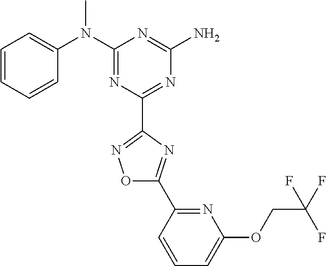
C1=CC=CC(N(C2=NC(C3=NOC(C4=NC(OCC(F)(F)F)=CC=C4)=N3)=NC(N)=N2)C)=C1
